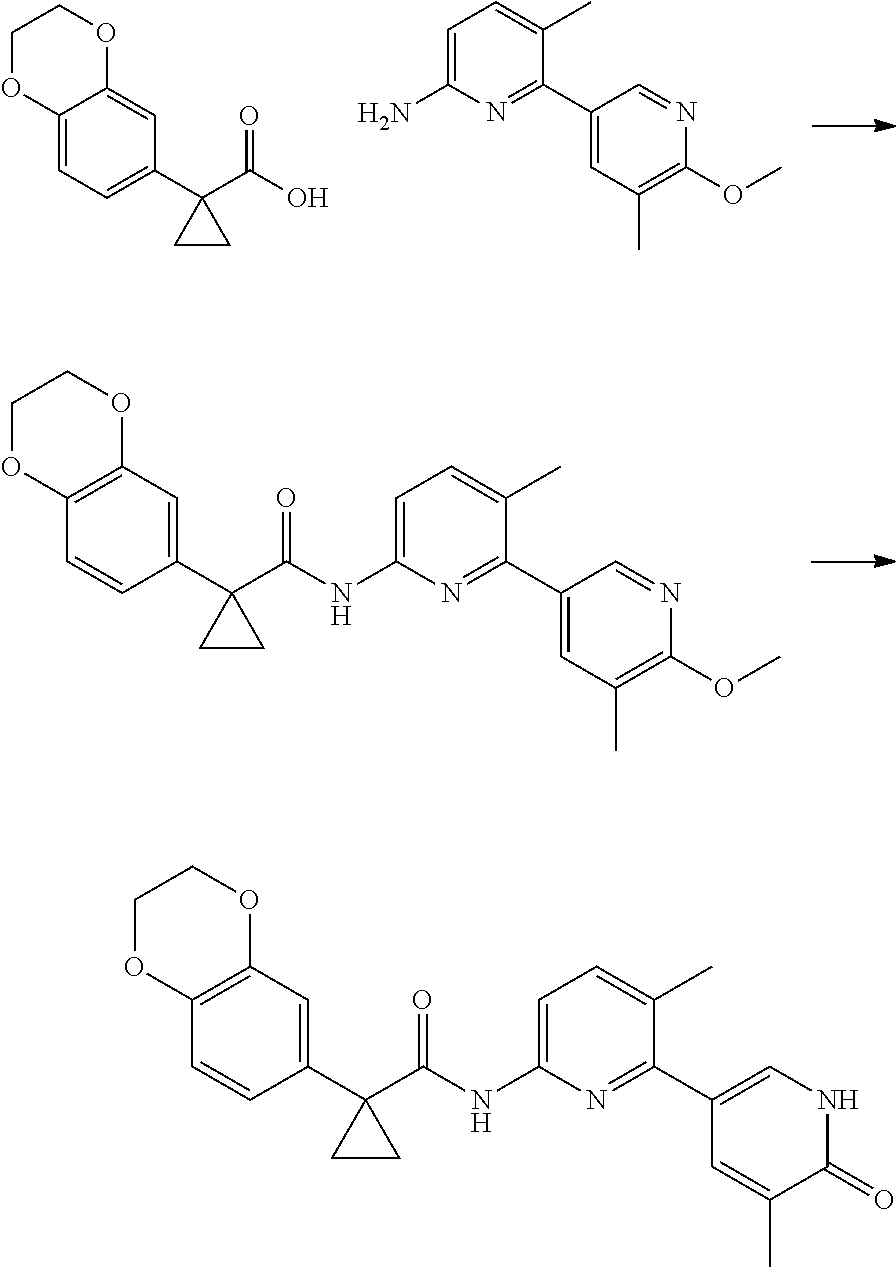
C1=C(N)N=C(C2=CC(C)=C(OC)N=C2)C(C)=C1.C1=C2C(=CC(C3(C(O)=O)CC3)=C1)OCCO2.C12=C(C=C(C3(C(=O)NC4=CC=C(C)C(C5=CC(C)=C(OC)N=C5)=N4)CC3)C=C1)OCCO2.C12=C(C=C(C3(C(=O)NC4=CC=C(C)C(C5=CNC(=O)C(C)=C5)=N4)CC3)C=C1)OCCO2
